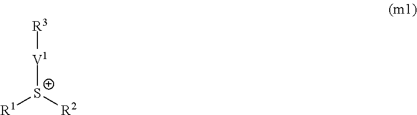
[V1]([S+]([R2])[R1])[R3]
